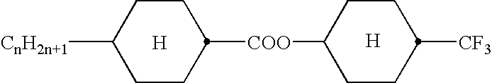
[H].C1CC([CnH2n+1])CCC1[COO]C1CCC([CF3])CC1.[H]
